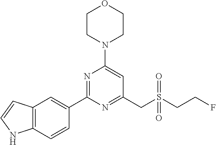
C1CN(C2=CC(CS(CCF)(=O)=O)=NC(C3=CC4=C(C=C3)NC=C4)=N2)CCO1
